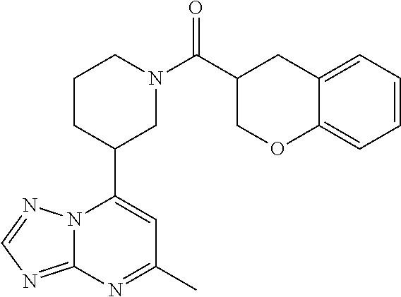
N12C(=NC=N1)N=C(C)C=C2C1CN(C(=O)C2CC3=CC=CC=C3OC2)CCC1
